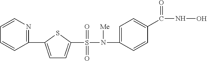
S(=O)(=O)(N([Me])C1=CC=C(C(NO)=O)C=C1)C1=CC=C(C2=NC=CC=C2)S1
